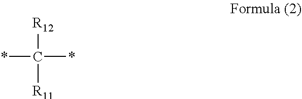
*C(*)([R12])[R11]
